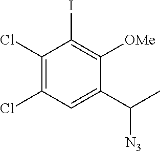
C1(Cl)=C(Cl)C=C(C(C)[N3])C([OMe])=C1I
